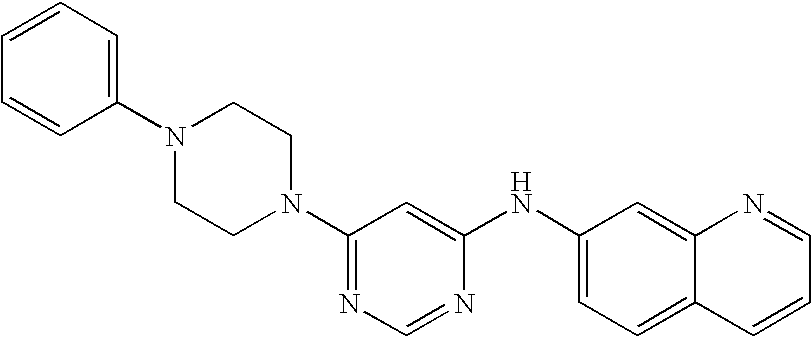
N1(C2=CC=CC=C2)CCN(C2=NC=NC(NC3=CC=C4C(=C3)N=CC=C4)=C2)CC1
